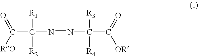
C(C(N=NC(C([OR])=O)([R3])[R4])([R1])[R2])([RO])=O
